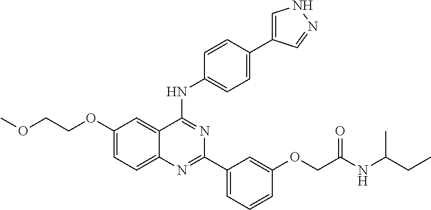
C1(OCCOC)=CC=C2C(=C1)C(NC1=CC=C(C3=CNN=C3)C=C1)=NC(C1=CC=CC(OCC(NC(CC)C)=O)=C1)=N2
